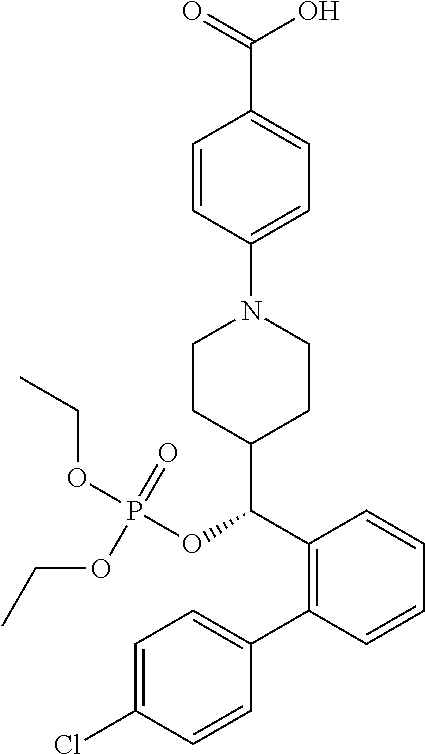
C1=C(Cl)C=CC(C2=C(C(C3CCN(C4=CC=C(C(=O)O)C=C4)CC3)OP(OCC)(OCC)=O)C=CC=C2)=C1
